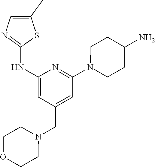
C1(NC2=NC=C(C)S2)=CC(CN2CCOCC2)=CC(N2CCC(N)CC2)=N1
